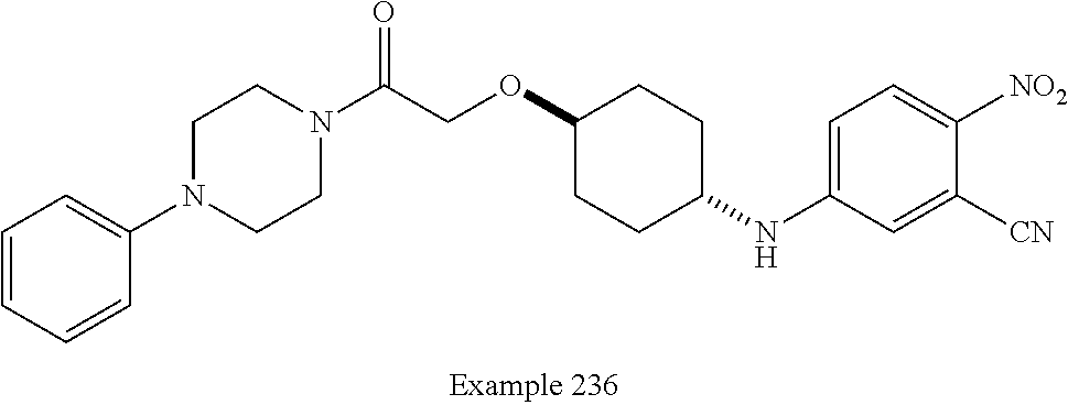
C1=CC=CC(N2CCN(C(COC3CCC(NC4=CC=C([NO2])C([CN])=C4)CC3)=O)CC2)=C1
